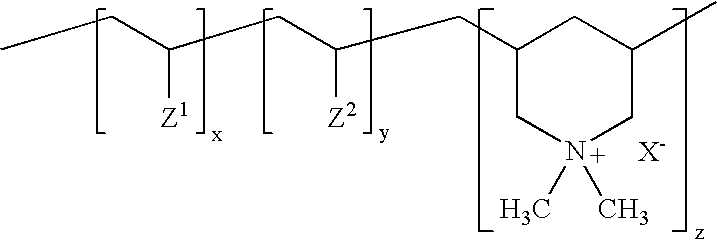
C1(CC(CC(CC)[Z1])[Z2])CN(C)(C)CC(C)C1
